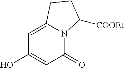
C1(O)=CC(=O)N2C(=C1)CCC2[COOEt]
